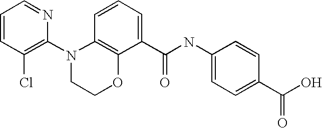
C1=CC(Cl)=C(N2CCOC3=C2C=CC=C3C(NC2=CC=C(C(O)=O)C=C2)=O)N=C1
